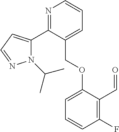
N1(C(C)C)C(C2=NC=CC=C2COC2=CC=CC(F)=C2C=O)=CC=N1
